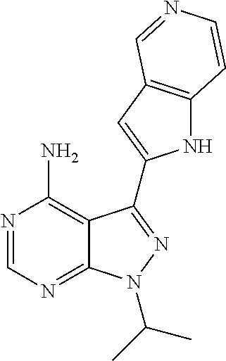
N1=CN=C2C(=C1N)C(C1=CC3=C(N1)C=CN=C3)=NN2C(C)C
